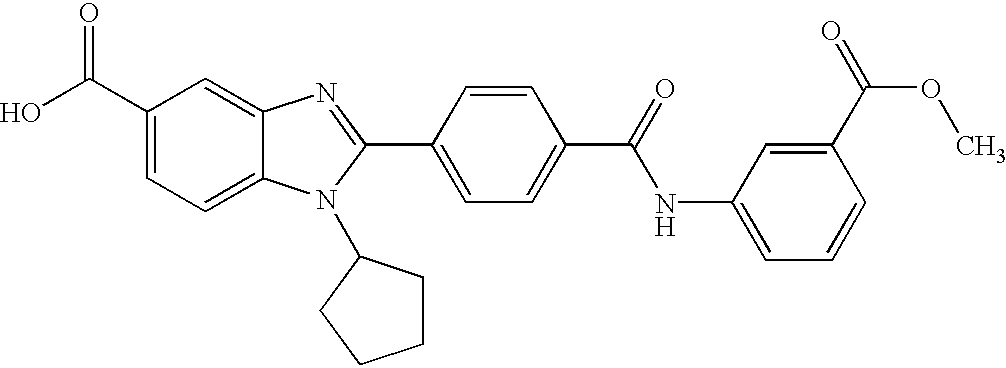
C1(C(O)=O)=CC=C2C(=C1)N=C(C1=CC=C(C(NC3=CC=CC(C(=O)OC)=C3)=O)C=C1)N2C1CCCC1
